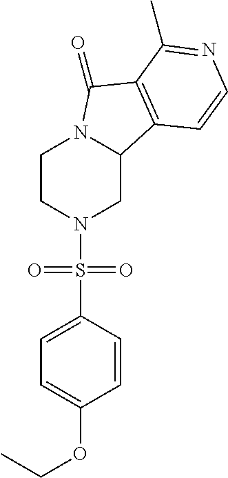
C1CN(S(C2=CC=C(OCC)C=C2)(=O)=O)CC2N1C(=O)C1=C2C=CN=C1C
